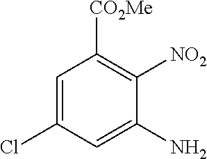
ClC1=CC([CO2Me])=C([NO2])C(N)=C1
